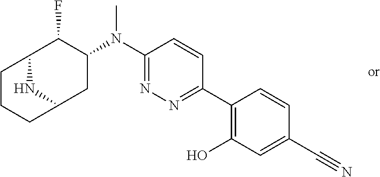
C1(C2=NN=C(N(C3C(F)C4NC(C3)CCC4)C)C=C2)=C(O)C=C(C#N)C=C1
